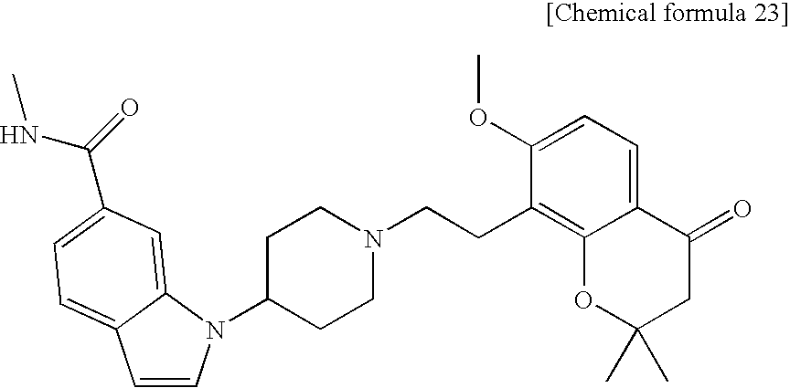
C1=CN(C2CCN(CCC3=C4C(=CC=C3OC)C(=O)CC(C)(C)O4)CC2)C2=CC(C(NC)=O)=CC=C12
